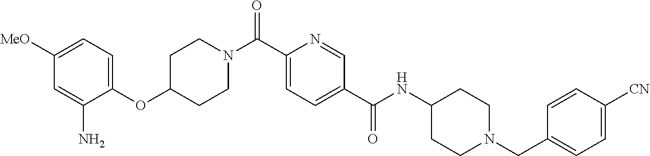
C(C1=CC=C(C(NC2CCN(CC3=CC=C([CN])C=C3)CC2)=O)C=N1)(=O)N1CCC(OC2=CC=C([MeO])C=C2N)CC1
